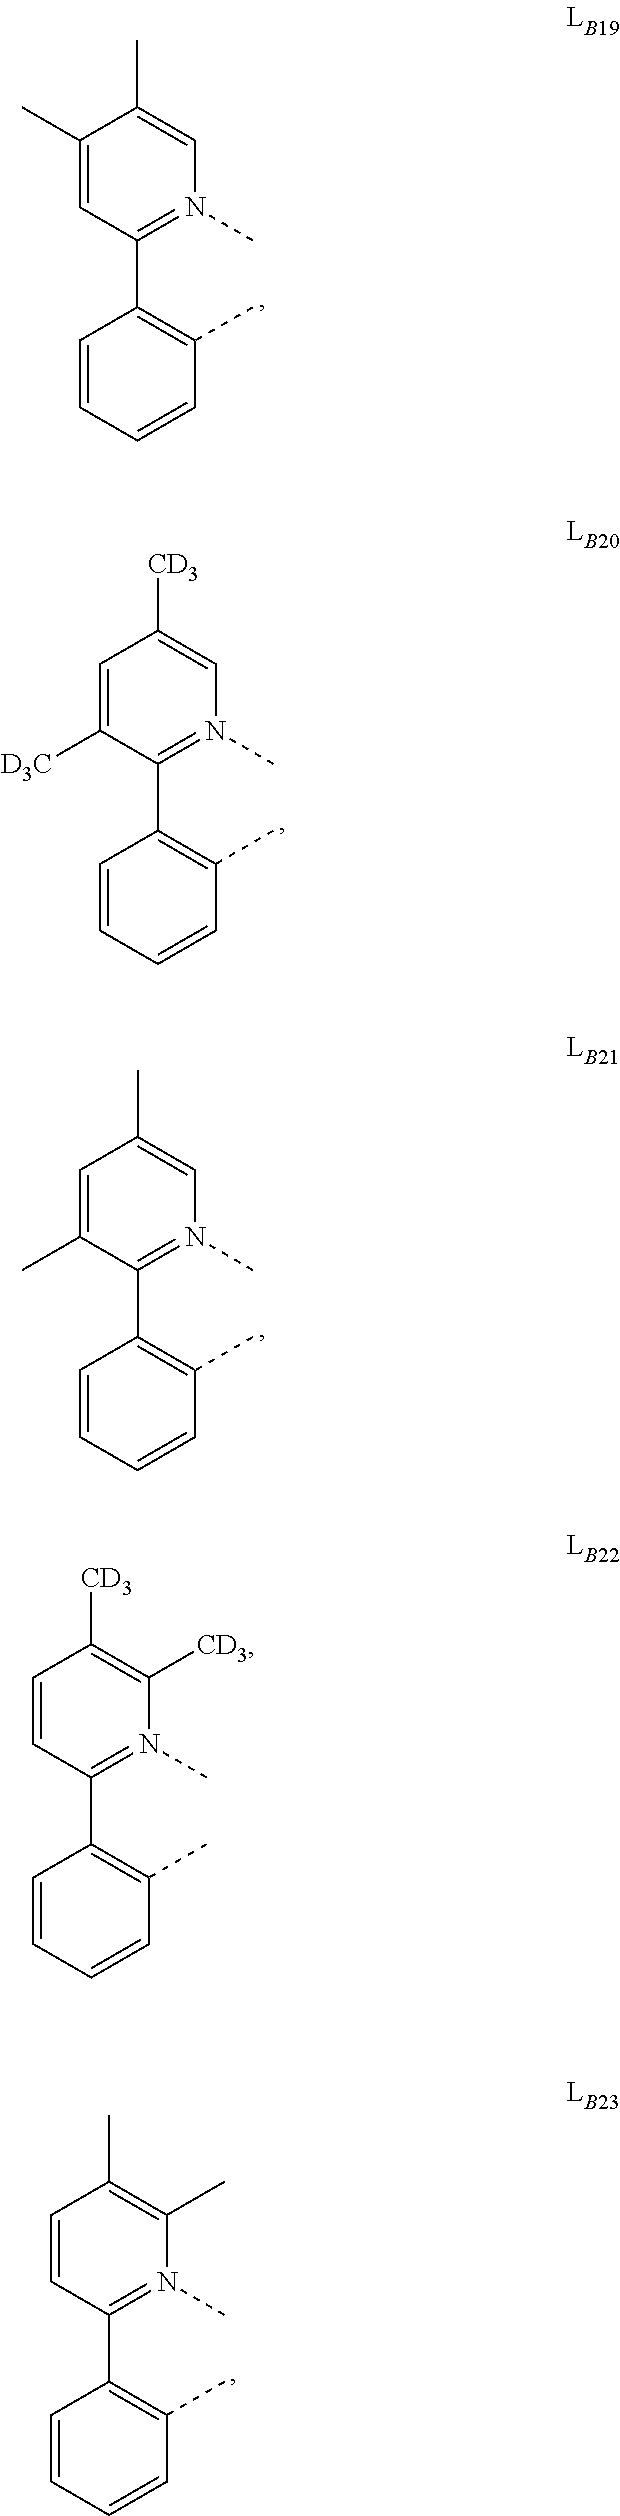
C1(C)=CN(C)=C(C2=C(C)C=CC=C2)C=C1C.C1([CD3])=CN(C)=C(C2=C(C)C=CC=C2)C([D3C])=C1.C1(C)=CN(C)=C(C2=C(C)C=CC=C2)C(C)=C1.C1=CC(C2=C(C)C=CC=C2)=N(C)C(C)=C1C.C1([CD3])=C([CD3])N(C)=C(C2=C(C)C=CC=C2)C=C1
